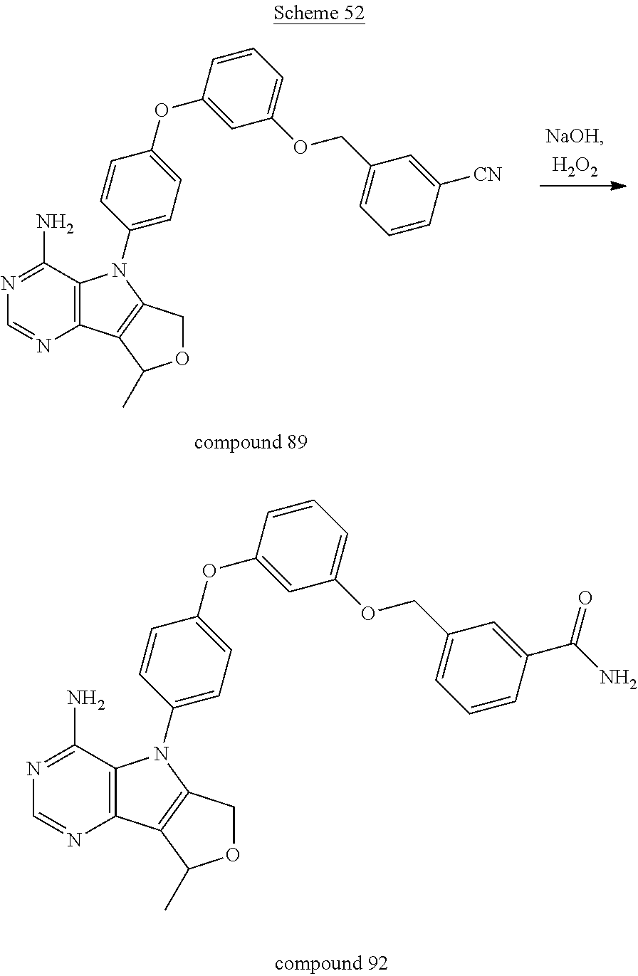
C12=C(C(N)=NC=N1)N(C1=CC=C(OC3=CC(OCC4=CC=CC([CN])=C4)=CC=C3)C=C1)C1=C2C(C)OC1.C12=C(C(N)=NC=N1)N(C1=CC=C(OC3=CC(OCC4=CC=CC(C(N)=O)=C4)=CC=C3)C=C1)C1=C2C(C)OC1
